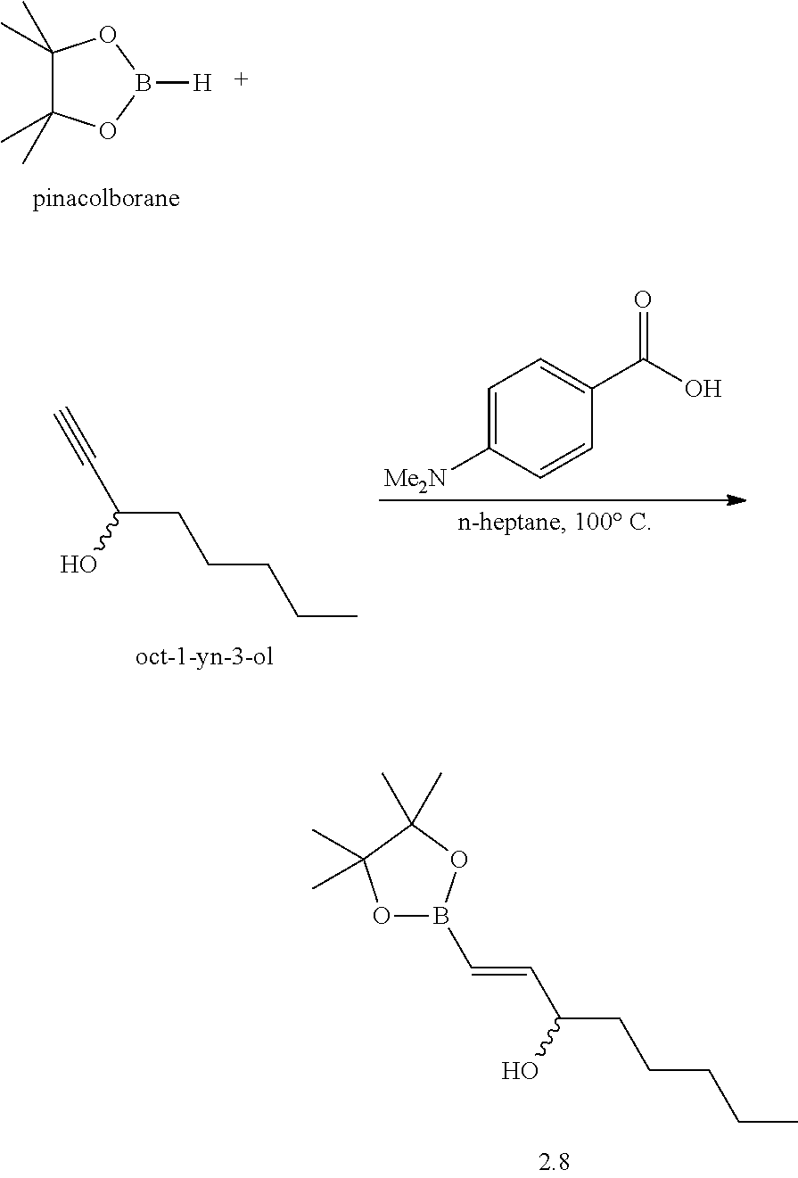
C1(C)(C)C(C)(C)OB([H])O1.C1=C([Me2N])C=CC(C(O)=O)=C1.C#CC(O)CCCCC.C(=CC(O)CCCCC)B1OC(C)(C)C(C)(C)O1
